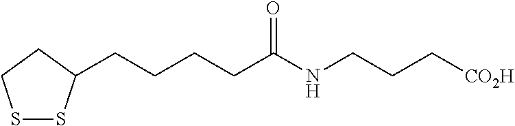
S1SC(CCCCC(NCCC[CO2H])=O)CC1
